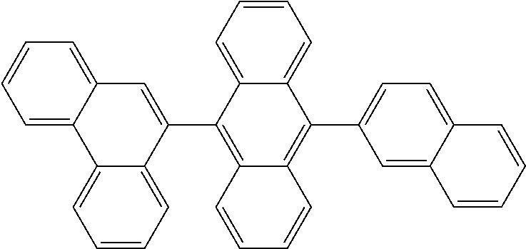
C12=C(C3=CC4=CC=CC=C4C4=CC=CC=C34)C3=CC=CC=C3C(C3=CC=C4C(=C3)C=CC=C4)=C1C=CC=C2
